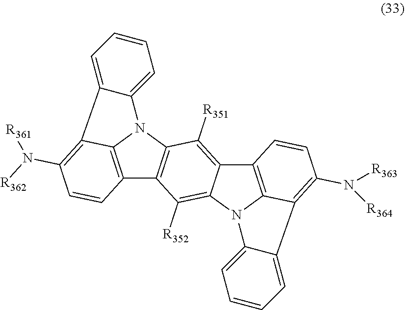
C12=CC=CC=C1C1=C(N([R363])[R364])C=CC3=C1N2C1=C([R352])C2=C(N4C5=CC=CC=C5C5=C(N([R362])[R361])C=CC2=C45)C([R351])=C13
